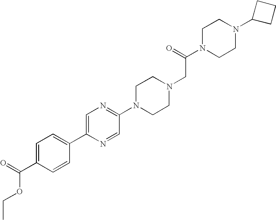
C1=C(C2=CC=C(C(=O)OCC)C=C2)N=CC(N2CCN(CC(N3CCN(C4CCC4)CC3)=O)CC2)=N1
